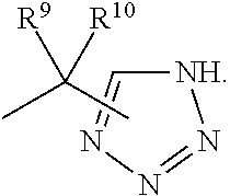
[NH]1C=NN=N1.CC(C)([R9])[R10]
